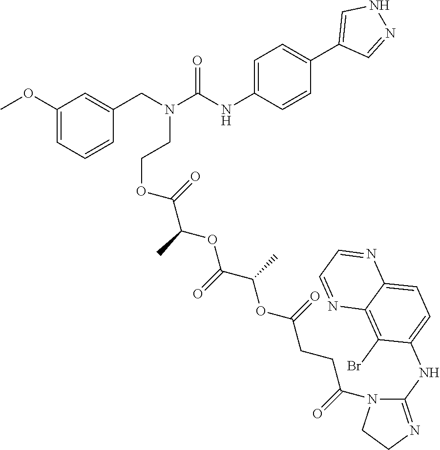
C1(OC)=CC=CC(CN(C(NC2=CC=C(C3=CNN=C3)C=C2)=O)CCOC(C(C)OC(C(C)OC(CCC(N2C(NC3=CC=C4C(=C3Br)N=CC=N4)=NCC2)=O)=O)=O)=O)=C1
